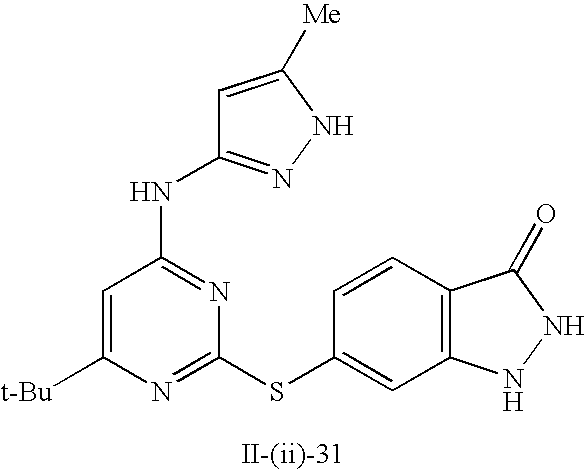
C1=C([t-Bu])N=C(SC2=CC3=C(C=C2)C(=O)NN3)N=C1NC1=NNC([Me])=C1
